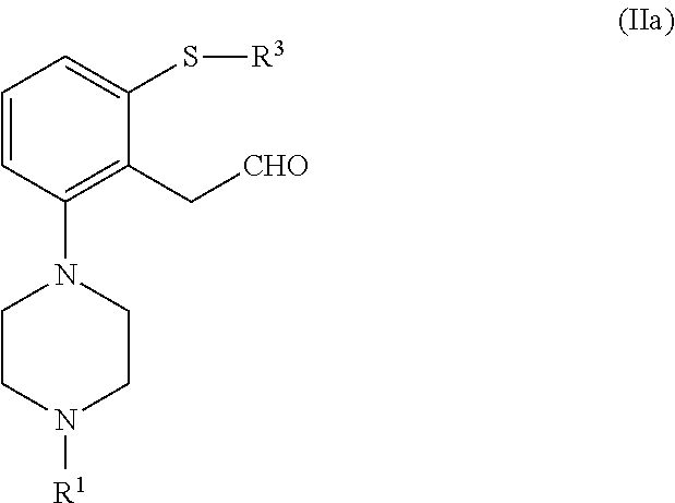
C1=CC(N2CCN([R1])CC2)=C(C[CHO])C(S[R3])=C1
